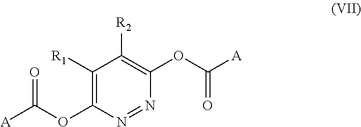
C1([R1])=C(OC([A])=O)N=NC(OC([A])=O)=C1[R2]
